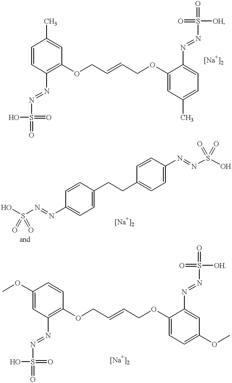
C1=CC(N=NS(=O)(=O)O)=C(OCC=CCOC2=CC(C)=CC=C2N=NS([OH])(=O)=O)C=C1C.C1(OC)=CC(N=NS(=O)(=O)O)=C(OCC=CCOC2=CC=C(OC)C=C2N=NS([OH])(=O)=O)C=C1.OS(N=NC1=CC=C(CCC2=CC=C(N=NS(O)(=O)=O)C=C2)C=C1)(=O)=O
